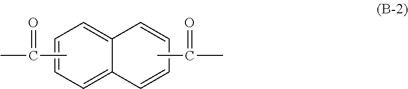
CC(=O)C.C1=C2C=CC=CC2=CC=C1.CC(=O)C
